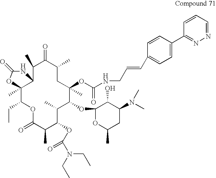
C12(C)C(CC)OC(=O)C(C)C(OC(N(CC)CC)=O)C(C)C(OC3OC(C)CC(N(C)C)C3O)C(C)(OC(NCC=CC3=CC=C(C4=NN=CC=C4)C=C3)=O)CC(C)C(=O)C(C)C1NC(=O)O2
